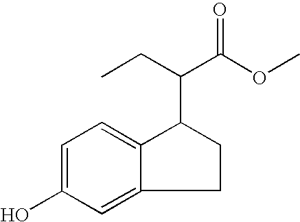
C1=C(O)C=C2C(=C1)C(C(CC)C(OC)=O)CC2
